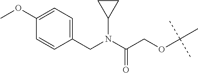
C1(OC)=CC=C(CN(C(COC(C)(C)C)=O)C2CC2)C=C1
